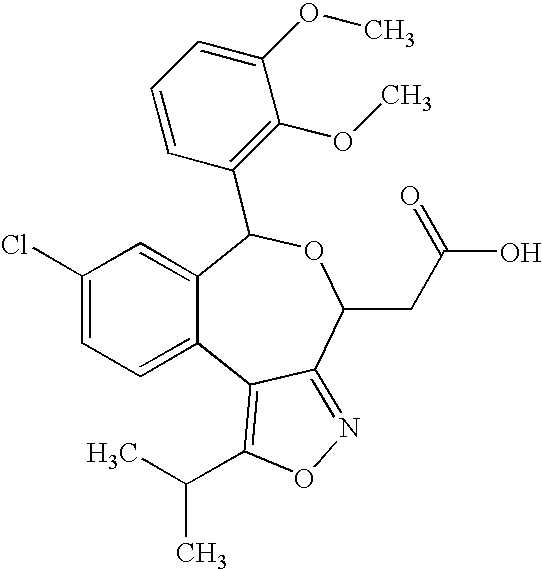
C1(Cl)=CC=C2C(=C1)C(C1=C(OC)C(OC)=CC=C1)OC(CC(O)=O)C1=NOC(C(C)C)=C21
